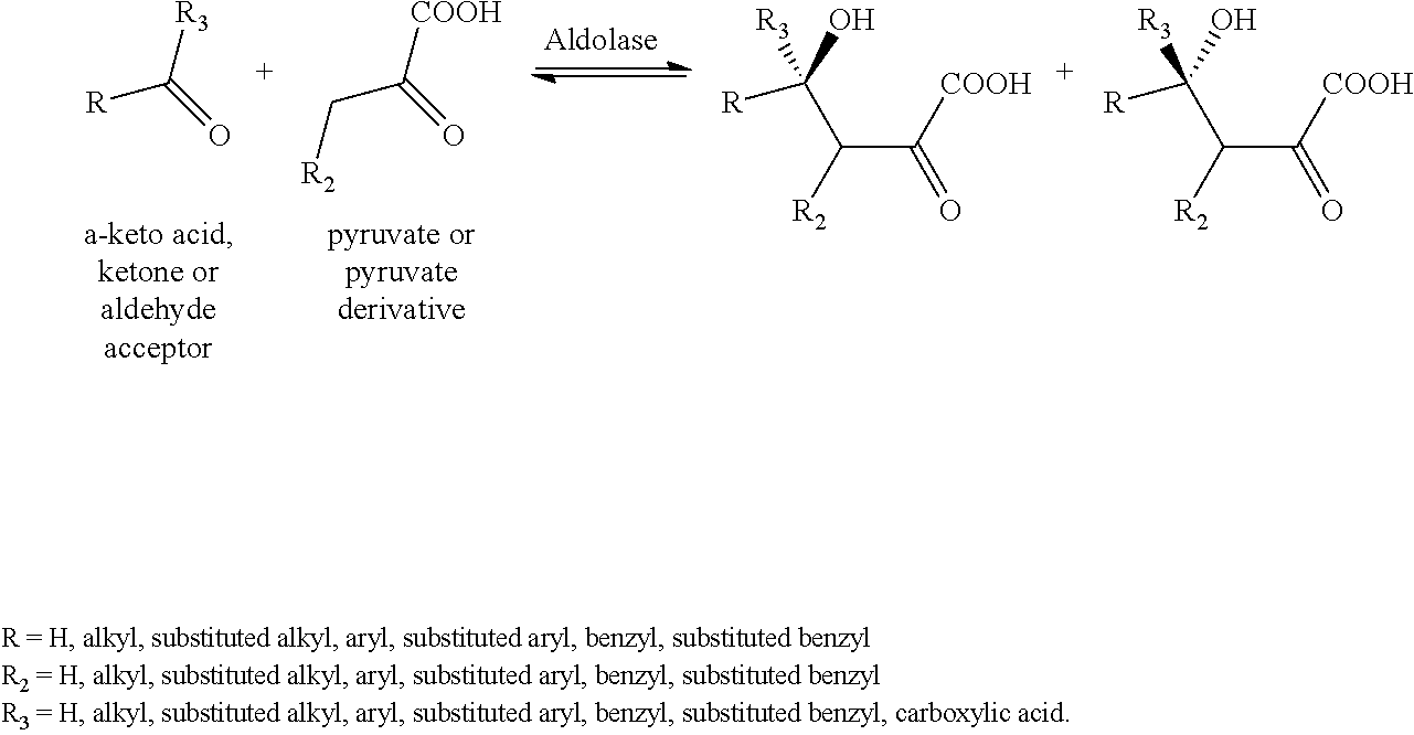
[R]C(=O)[R3].[R]C(C(C([COOH])=O)[R2])(O)[R3].[R]C(C(C([COOH])=O)[R2])(O)[R3].C(C(=O)[COOH])[R2]
